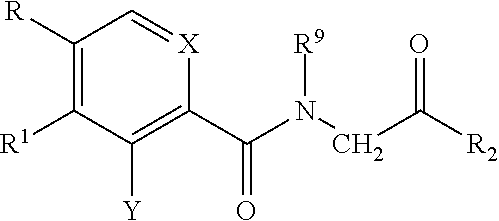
C1([R])=C([R1])C([Y])=C(C(=O)N(CC([R2])=O)[R9])[X]=C1
